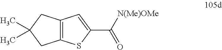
C1(C)(C)CC2=C(C1)C=C(C([N(Me)OMe])=O)S2
